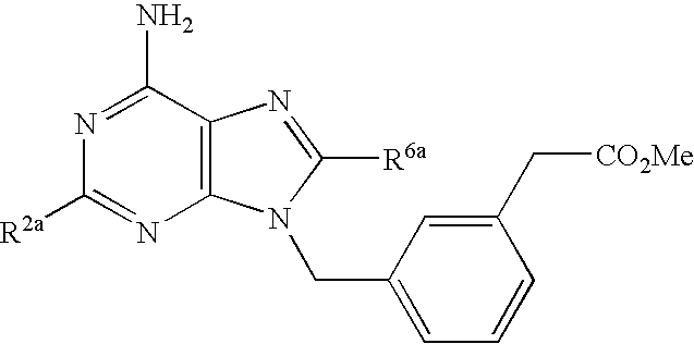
C12=C(C(N)=NC([R2a])=N1)N=C([R6a])N2CC1=CC=CC(C[CO2Me])=C1
